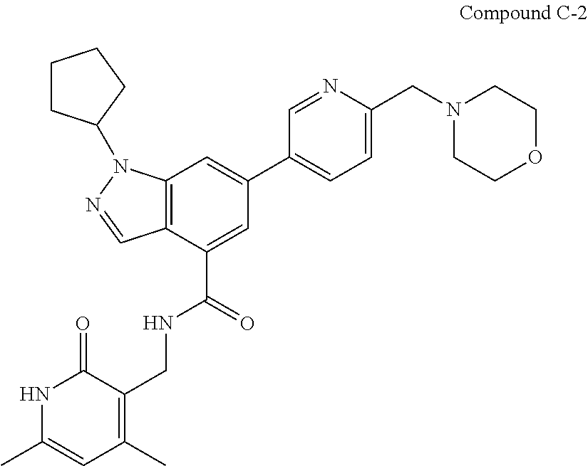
C12=C(C(C(=O)NCC3=C(C)C=C(C)NC3=O)=CC(C3=CC=C(CN4CCOCC4)N=C3)=C1)C=NN2C1CCCC1
